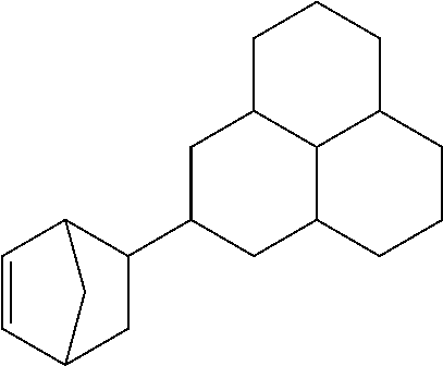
C1=CC2C(C3CC4C5C(C3)CCCC5CCC4)CC1C2
